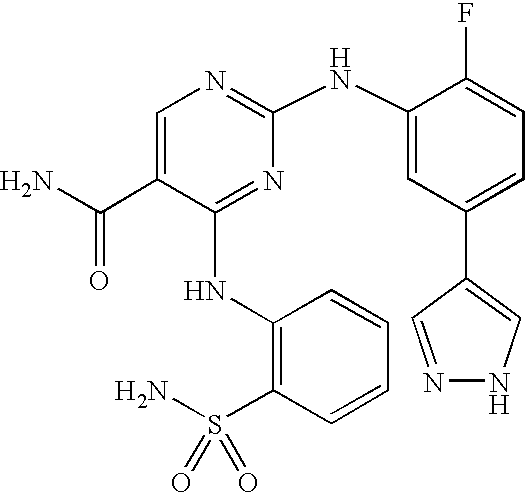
N(C1=NC(NC2=CC(C3=CNN=C3)=CC=C2F)=NC=C1C(N)=O)C1=C(S(N)(=O)=O)C=CC=C1
